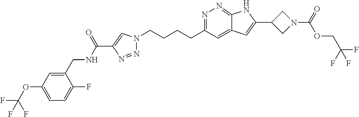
N1=C(CCCCN2N=NC(C(NCC3=CC(OC(F)(F)F)=CC=C3F)=O)=C2)C=C2C(=N1)NC(C1CN(C(OCC(F)(F)F)=O)C1)=C2
